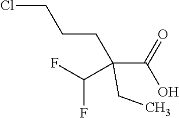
C(CC)(C(F)F)(CCCCl)C(=O)O
